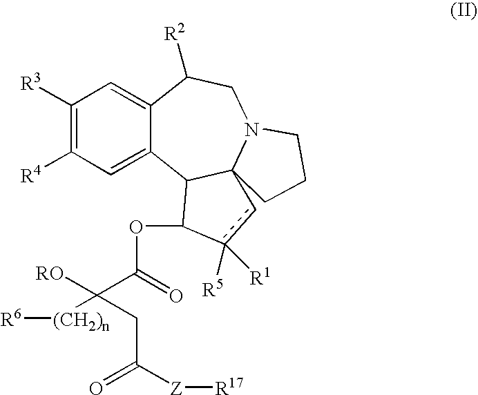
C1([R3])=C([R4])C=C2C(=C1)C([R2])CN1C3(C2C(OC(C([RO])([(CH2)n][R6])CC([Z][R17])=O)=O)c([R5])([R1])c3)CCC1
